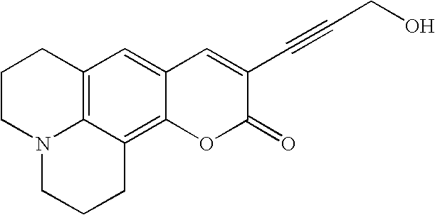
C12=C3C=C4C(=C1CCCN2CCC3)OC(=O)C(C#CCO)=C4
